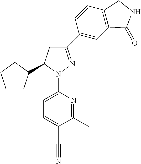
C1CC(C2CC(C3=CC4=C(C=C3)CNC4=O)=NN2C2=CC=C(C#N)C(C)=N2)CC1
